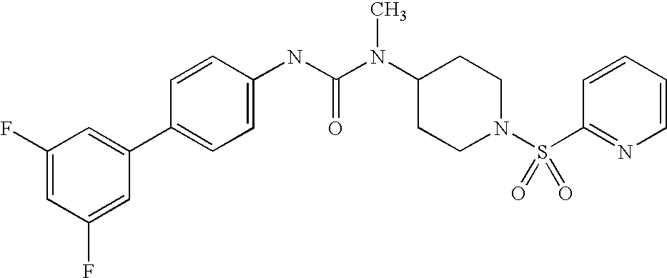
C1(F)=CC(F)=CC(C2=CC=C(NC(N(C3CCN(S(C4=NC=CC=C4)(=O)=O)CC3)C)=O)C=C2)=C1
